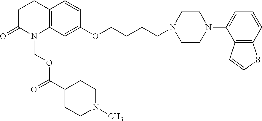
C12=C(C=C(OCCCCN3CCN(C4=CC=CC5=C4C=CS5)CC3)C=C1)N(COC(C1CCN(C)CC1)=O)C(=O)CC2
